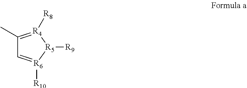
C1(C)=[R4]([R8])[R5]([R9])[R6]([R10])=C1
